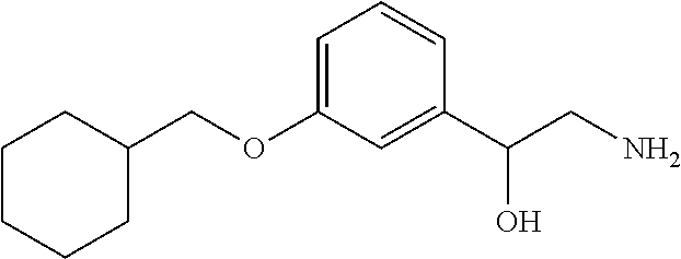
C1=C(OCC2CCCCC2)C=C(C(CN)O)C=C1
